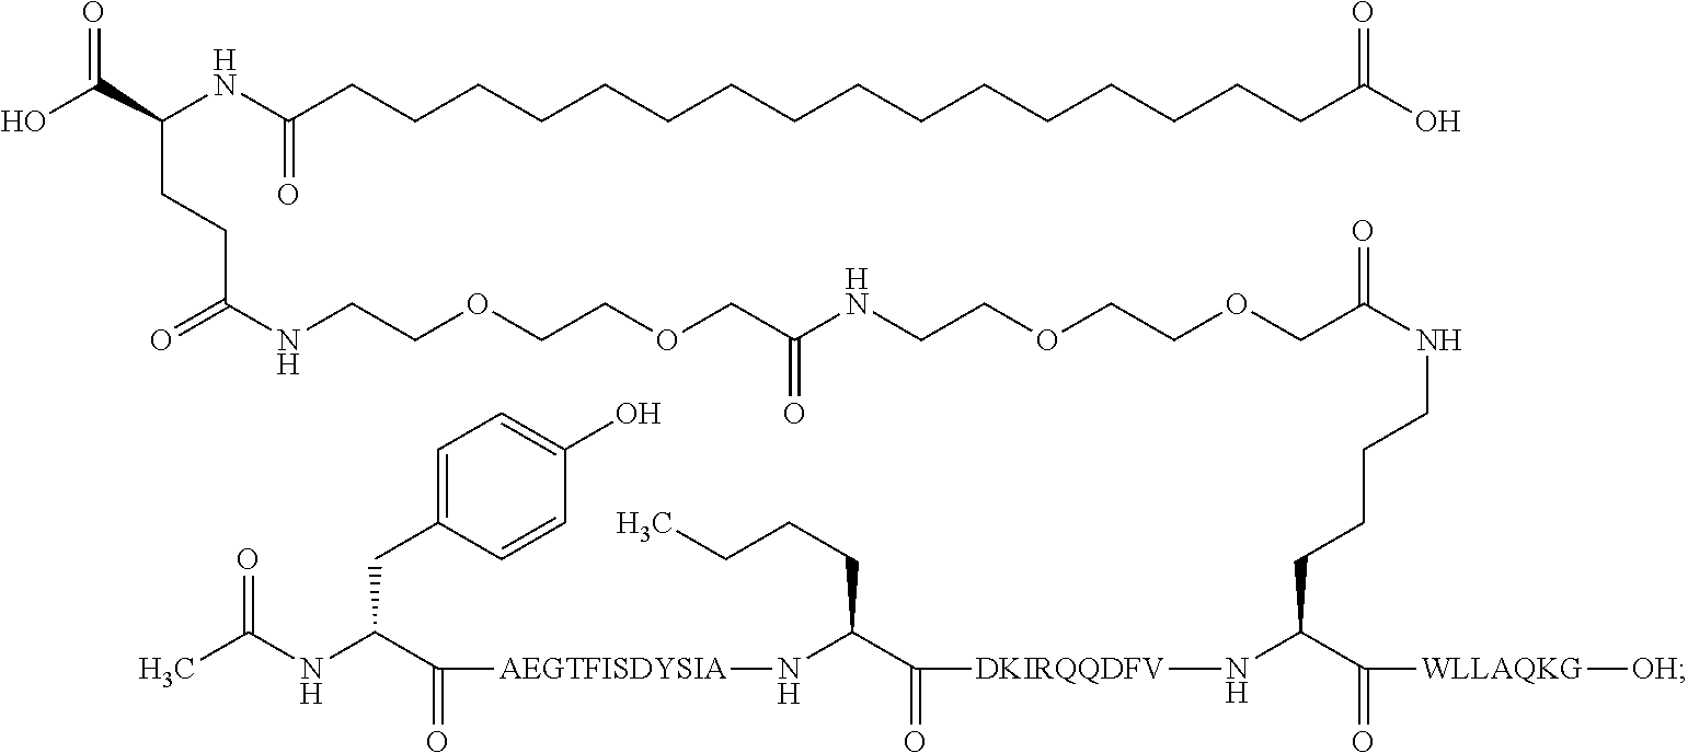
C(CC(C(=O)[WLLAQKG][OH])N[DKIRQQDFV]C(C(CCCC)N[AEGTFISDYSIA]C(C(NC(C)=O)CC1=CC=C(O)C=C1)=O)=O)CCNC(=O)COCCOCCNC(COCCOCCNC(CCC(C(O)=O)NC(CCCCCCCCCCCCCCCCC(O)=O)=O)=O)=O
